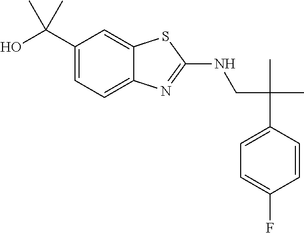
C(CNC1=NC2=CC=C(C(O)(C)C)C=C2S1)(C1=CC=C(F)C=C1)(C)C
